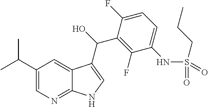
C1(C(C)C)=CN=C2C(=C1)C(C(O)C1=C(F)C(NS(CCC)(=O)=O)=CC=C1F)=CN2
